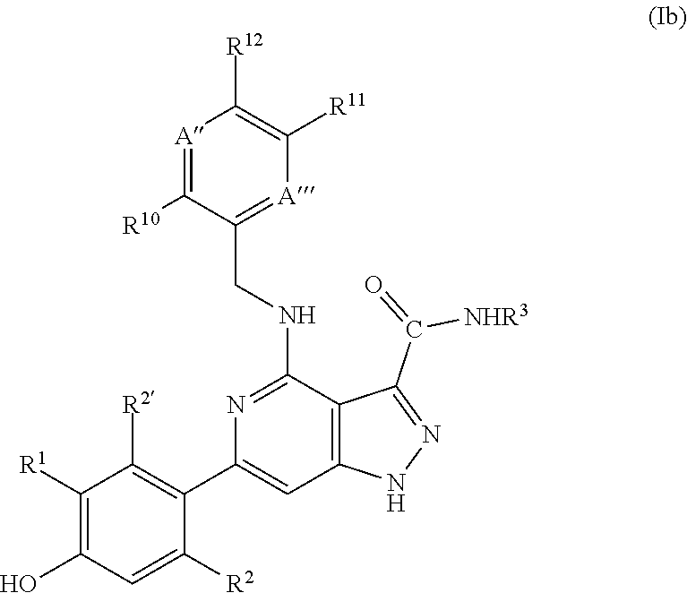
C1([R1])=C(O)C=C([R2])C(C2=CC3=C(C(NCC4=[A]C([R11])=C([R12])[A]=C4[R10])=N2)C(C([NHR3])=O)=NN3)=C1[R2]
